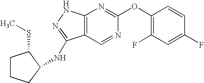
C12=C(NN=C1NC1CCCC1SC)N=C(OC1=C(F)C=C(F)C=C1)N=C2
